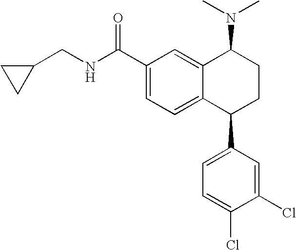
C(NC(C1=CC=C2C(=C1)C(N(C)C)CCC2C1=CC=C(Cl)C(Cl)=C1)=O)C1CC1
